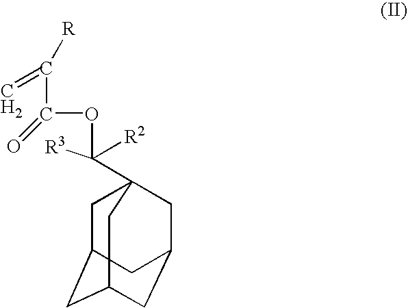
C1C2CC3CC(CC1(C(OC(C([R])=C)=O)([R2])[R3])C3)C2
